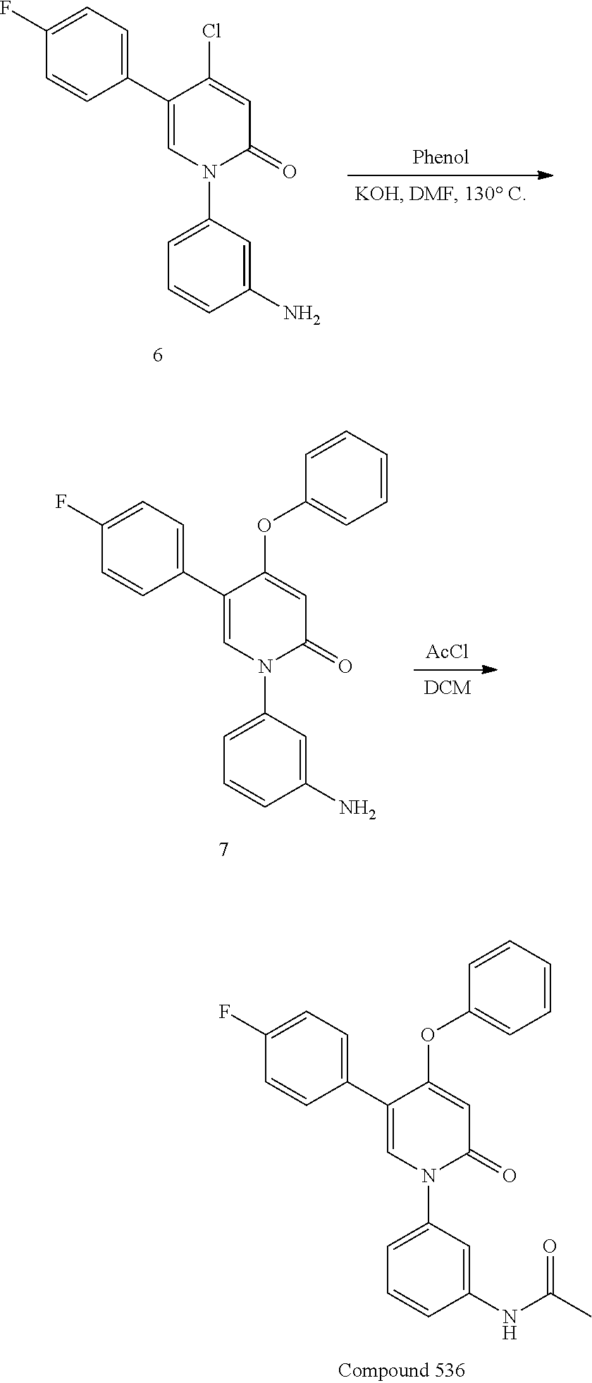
C1(F)=CC=C(C2=CN(C3=CC=CC(NC(C)=O)=C3)C(=O)C=C2OC2=CC=CC=C2)C=C1.C1(F)=CC=C(C2=CN(C3=CC=CC(N)=C3)C(=O)C=C2Cl)C=C1.[Phenol].C1(F)=CC=C(C2=CN(C3=CC=CC(N)=C3)C(=O)C=C2OC2=CC=CC=C2)C=C1.[AcCl]
